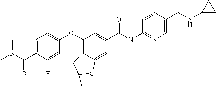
C1=C(C(N(C)C)=O)C(F)=CC(OC2=C3C(=CC(C(=O)NC4=NC=C(CNC5CC5)C=C4)=C2)OC(C)(C)C3)=C1
